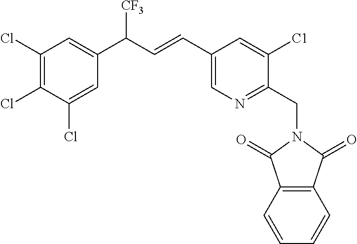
C1(Cl)=C(Cl)C(Cl)=CC(C(C=CC2=CN=C(CN3C(=O)C4=C(C3=O)C=CC=C4)C([C1])=C2)[CF3])=C1
